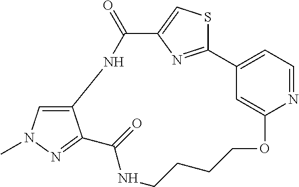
C12=CC=NC(=C1)OCCCCNC(=O)C1=NN(C)C=C1NC(=O)C1=CSC2=N1
